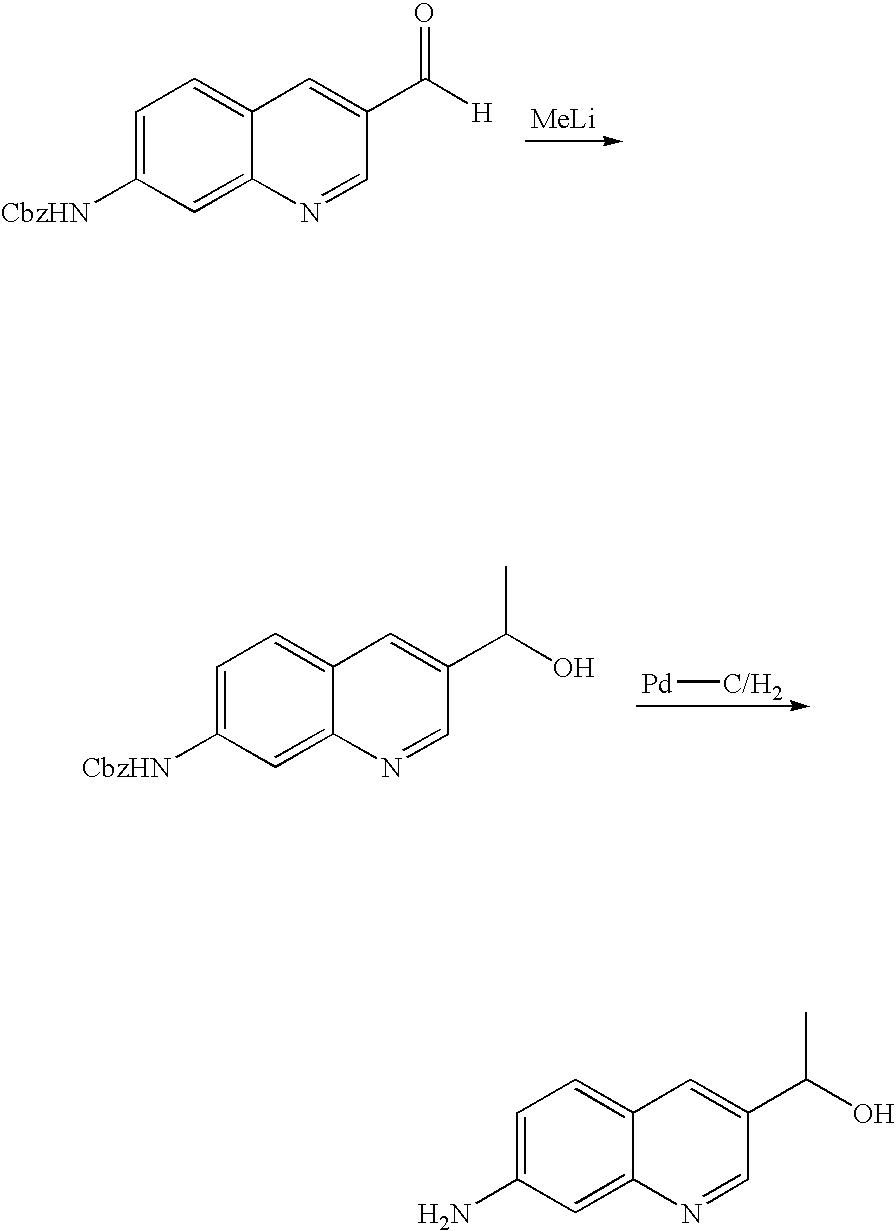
[MeLi].C1=C([CbzHN])C=C2C(=C1)C=C(C([H])=O)C=N2.C1=C([CbzHN])C=C2C(=C1)C=C(C(O)C)C=N2.[Pd][C/H2].C1=C(N)C=C2C(=C1)C=C(C(O)C)C=N2
